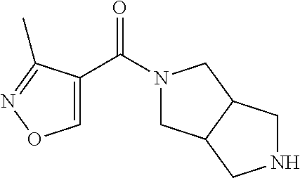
N1(C(C2=CON=C2C)=O)CC2C(C1)CNC2
